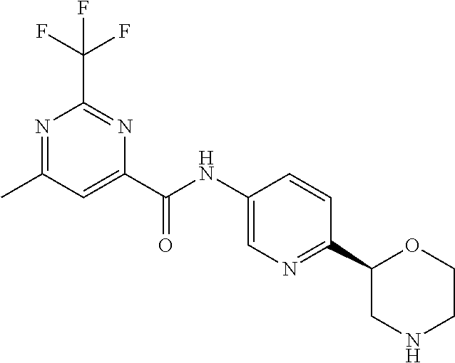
C1(C(NC2=CN=C(C3CNCCO3)C=C2)=O)=CC(C)=NC(C(F)(F)F)=N1
